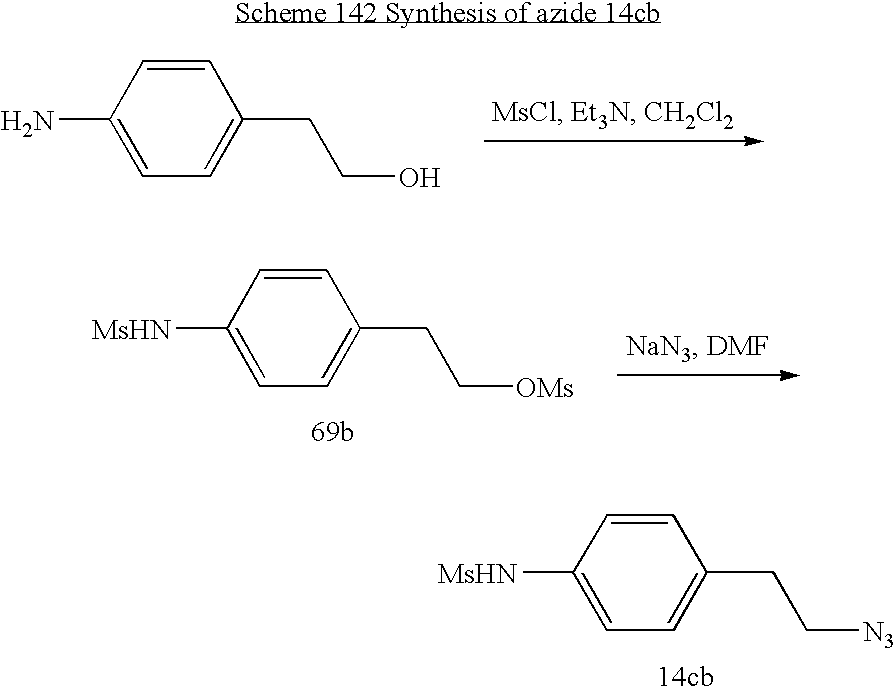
C1([MsHN])=CC=C(CC[N3])C=C1.C1(N)=CC=C(CCO)C=C1.C1([MsHN])=CC=C(CC[OMs])C=C1
